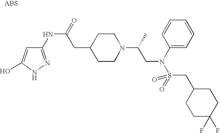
C1(NC(=O)CC2CCN(C(C)CN(S(=O)(CC3CCC(F)(F)CC3)=O)C3=CC=CC=C3)CC2)=NNC(O)=C1
